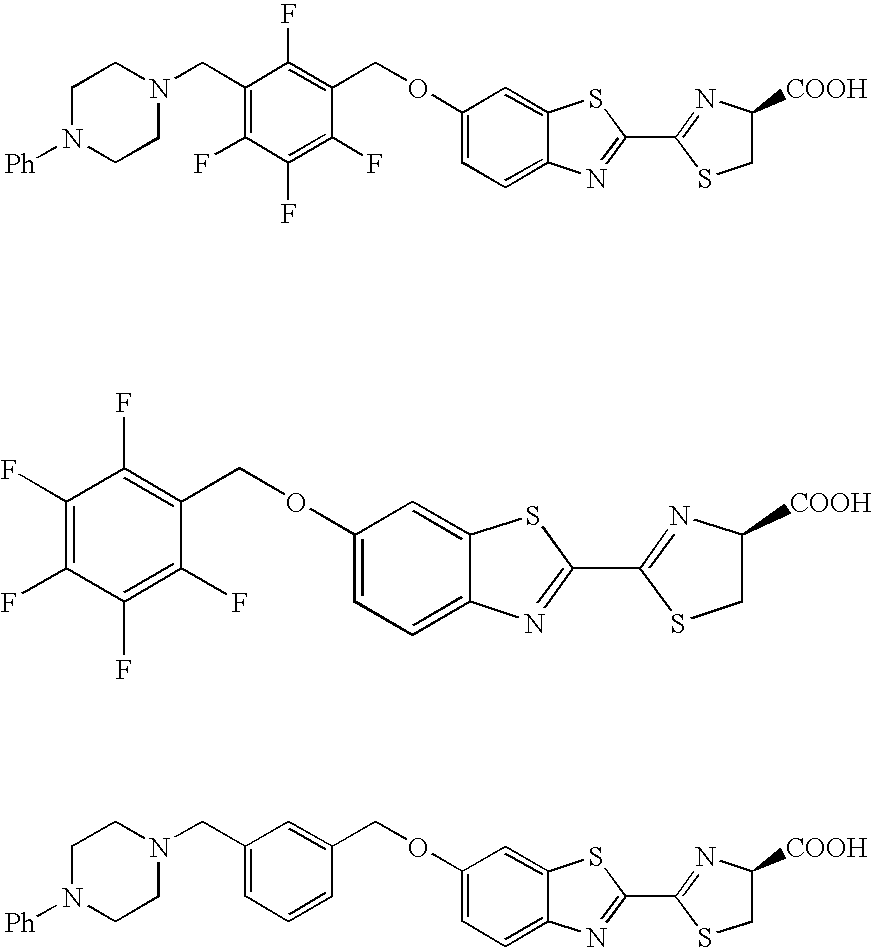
C1N([Ph])CCN(CC2=C(F)C(F)=C(F)C(COC3=CC=C4C(=C3)SC(C3=NC([COOH])CS3)=N4)=C2F)C1.FC1=C(F)C(F)=C(F)C(COC2=CC=C3C(=C2)SC(C2=NC([COOH])CS2)=N3)=C1F.C1N([Ph])CCN(CC2=CC=CC(COC3=CC=C4C(=C3)SC(C3=NC([COOH])CS3)=N4)=C2)C1
